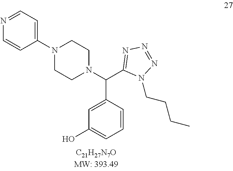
C1=CC(N2CCN(C(C3=NN=NN3CCCC)C3=CC(O)=CC=C3)CC2)=CC=N1
